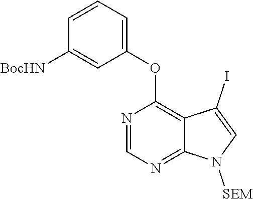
N1=CN=C2C(=C1OC1=CC=CC([BocHN])=C1)C(I)=CN2[SEM]
